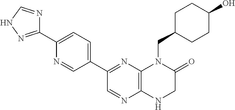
C1(C2=NC3=C(N=C2)NCC(=O)N3CC2CCC(O)CC2)=CC=C(C2=NNC=N2)N=C1
